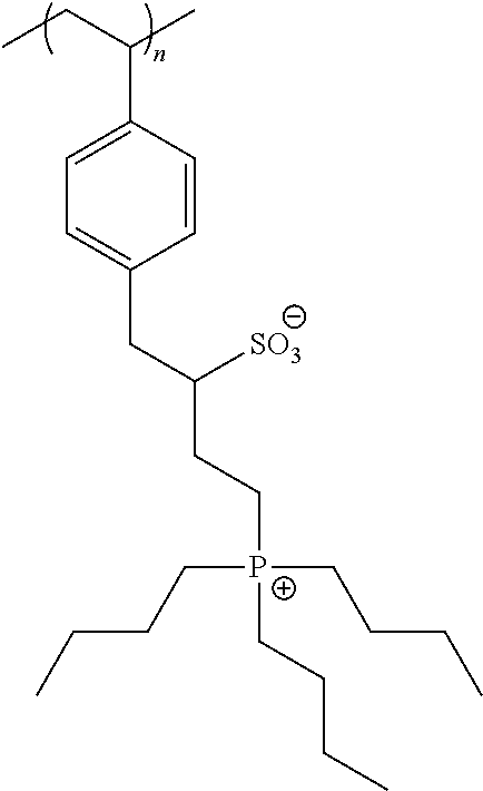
C1=CC(C(CC)C)=CC=C1CC(CC[P+](CCCC)(CCCC)CCCC)[SO3]
